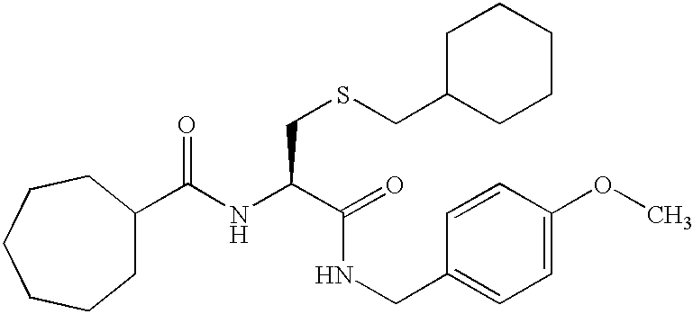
C1(C(NC(C(=O)NCC2=CC=C(OC)C=C2)CSCC2CCCCC2)=O)CCCCCC1
